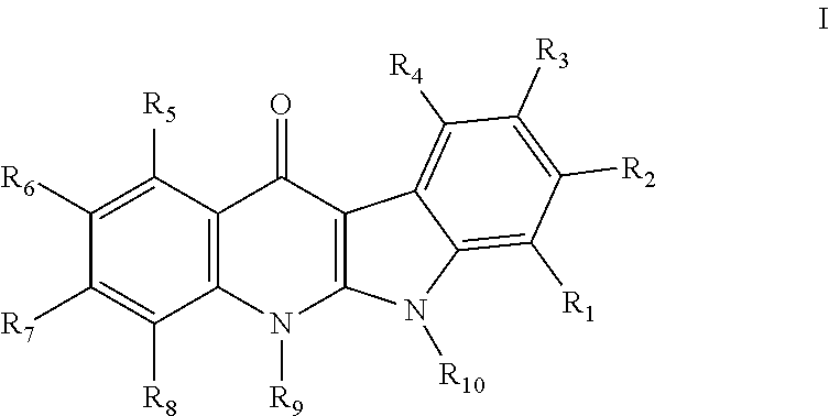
C12=C(C([R5])=C([R6])C([R7])=C1[R8])C(=O)C1=C(N2[R9])N([R10])C2=C([R1])C([R2])=C([R3])C([R4])=C12
